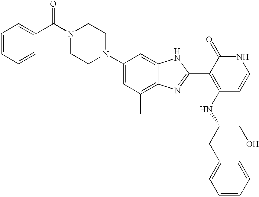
C1(N2CCN(C(C3=CC=CC=C3)=O)CC2)=CC(C)=C2C(=C1)NC(C1=C(NC(CC3=CC=CC=C3)CO)C=CNC1=O)=N2
